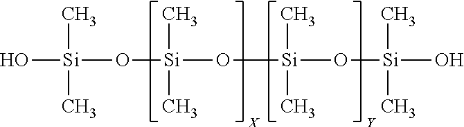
O[Si](C)(C)O[Si](C)(C)O[Si](C)(C)O[Si](C)(C)O
